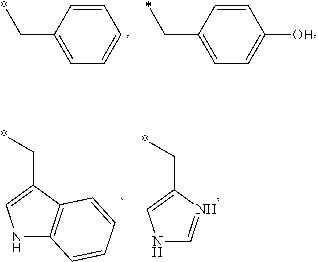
C1=CC(C*)=CC=C1.C1=CC(C*)=CC=C1O.N1C2=C(C(C*)=C1)C=CC=C2.N1C=NC(C*)=C1
